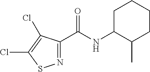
C1(C(NC2C(C)CCCC2)=O)=NSC(Cl)=C1Cl
